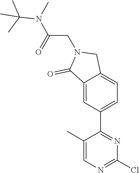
C1(C)=CN=C(Cl)N=C1C1=CC=C2C(=C1)C(=O)N(CC(=O)N(C(C)(C)C)C)C2
